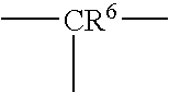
C[CR6](C)C
